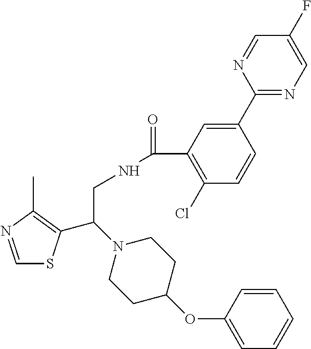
C1=NC(C)=C(C(N2CCC(OC3=CC=CC=C3)CC2)CNC(=O)C2=C(Cl)C=CC(C3=NC=C(F)C=N3)=C2)S1
